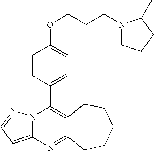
N12C(=CC=N1)N=C1C(=C2C2=CC=C(OCCCN3CCCC3C)C=C2)CCCCC1
